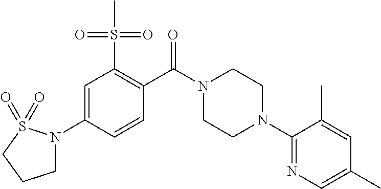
C1=C(N2CCCS2(=O)=O)C=CC(C(N2CCN(C3=NC=C(C)C=C3C)CC2)=O)=C1S(=O)(=O)C
